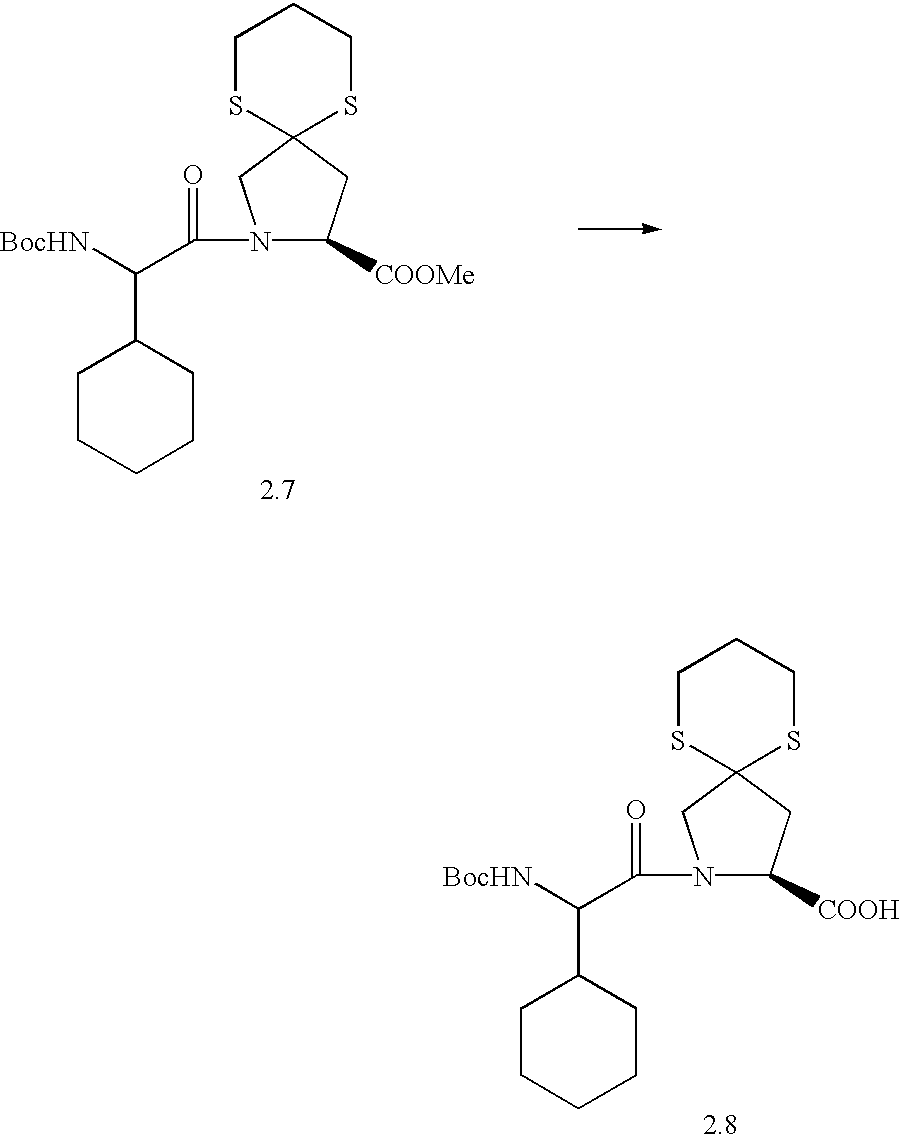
C1SC2(SCC1)CN(C(C([BocHN])C1CCCCC1)=O)C([COOH])C2.C1SC2(SCC1)CN(C(C([BocHN])C1CCCCC1)=O)C([COOMe])C2
